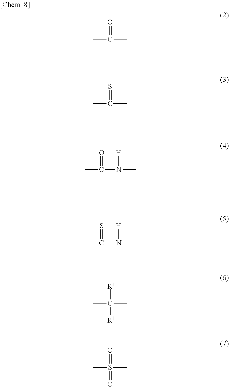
CC(C)=O.CC(C)=S.CC(N(C)[H])=O.CC(N(C)[H])=S.CC(C)([R1])[R1].CS(C)(=O)=O
